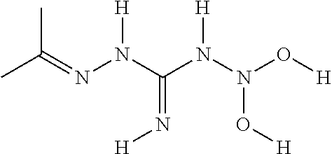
CC(=NN(C(N(N(O[H])O[H])[H])=N[H])[H])C
